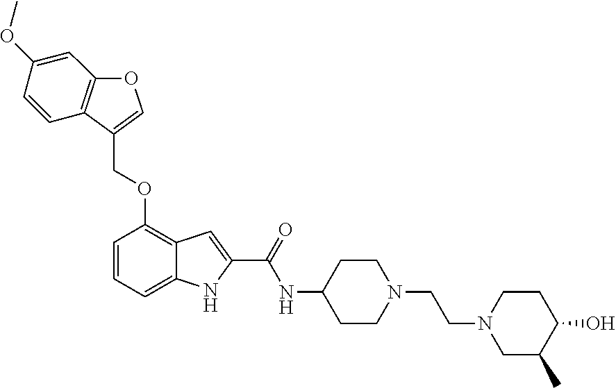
O(C1=C2C(=CC=C1)NC(C(NC1CCN(CCN3CCC(O)C(C)C3)CC1)=O)=C2)CC1=COC2=C1C=CC(OC)=C2
